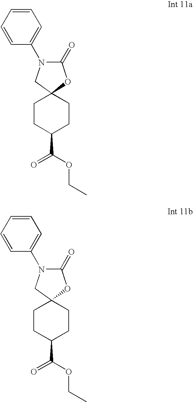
C1CC(C(OCC)=O)CCC12OC(=O)N(C1=CC=CC=C1)C2.C1CC(C(OCC)=O)CCC12OC(=O)N(C1=CC=CC=C1)C2
